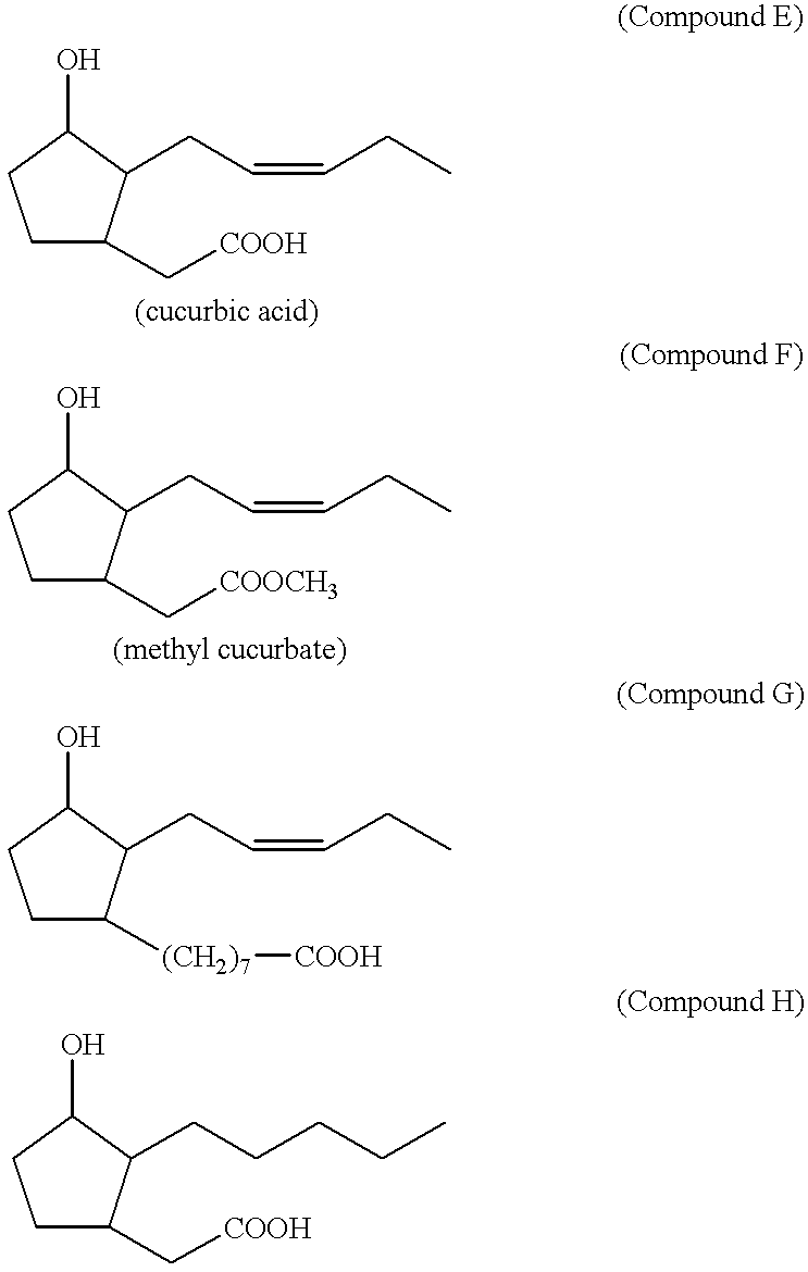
C1C(C[COOH])C(CC=CCC)C(O)C1.C1C(C[COOCH3])C(CC=CCC)C(O)C1.C1C([(CH2)7][COOH])C(CC=CCC)C(O)C1.C1C(C[COOH])C(CCCCC)C(O)C1
